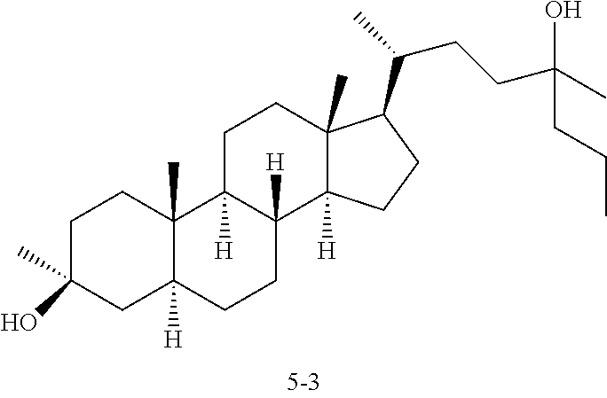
C1C(C)(O)CC2([H])C(C)(C1)C1([H])C([H])(CC2)C2([H])C(C)(CC1)C(C(CCC(C)(CCC)O)C)CC2
